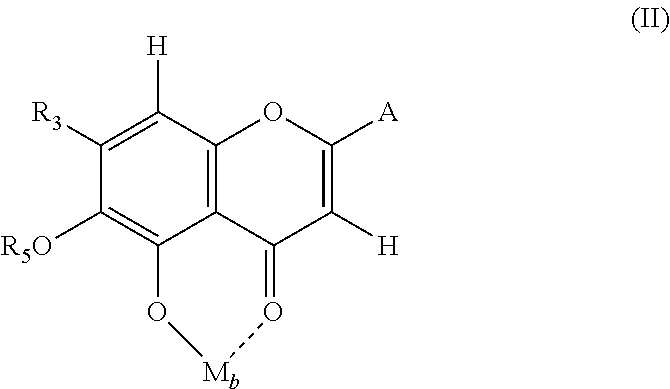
C1([H])=C([R3])C([R5O])=C2C3=C1OC([A])=C([H])C3=O[Mb]O2
